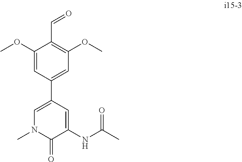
C1(OC)=CC(C2=CN(C)C(=O)C(NC(C)=O)=C2)=CC(OC)=C1C=O
